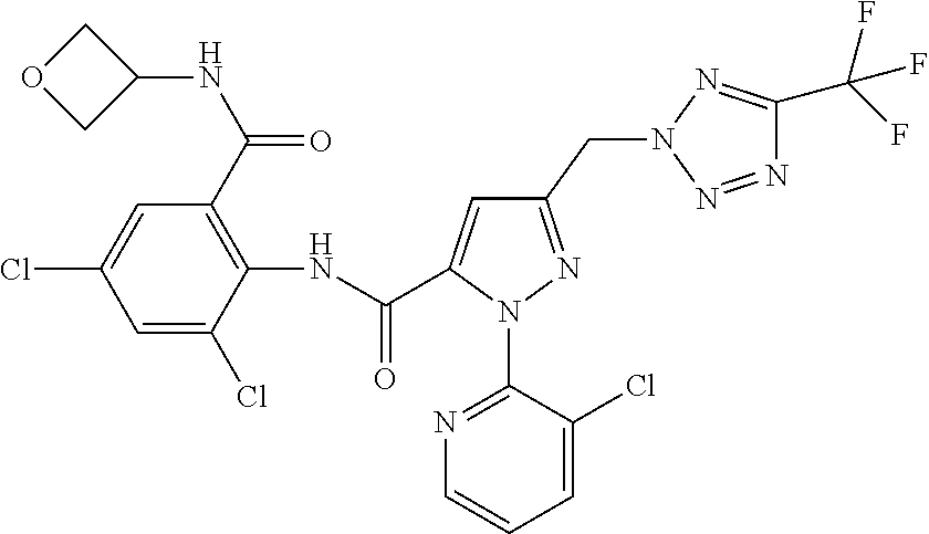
C1=C(Cl)C(NC(=O)C2=CC(CN3N=C(C(F)(F)F)N=N3)=NN2C2=NC=CC=C2Cl)=C(C(NC2COC2)=O)C=C1Cl
